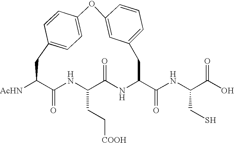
C1C([AcHN])C(=O)NC(CC[COOH])C(=O)NC(C(NC(C(O)=O)CS)=O)CC2=CC=CC(=C2)OC2=CC=C1C=C2
